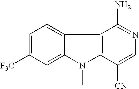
C12=CC=C([F3C])C=C1N(C)C1=C2C(N)=NC=C1[CN]
